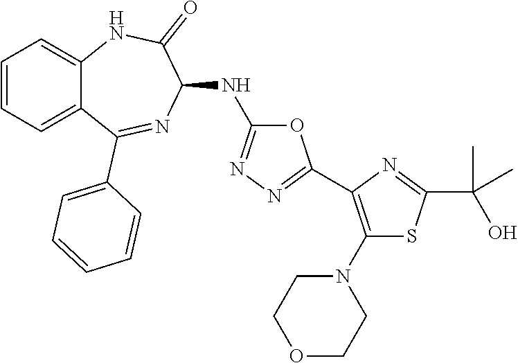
C1=CC=C2C(=C1)NC(=O)C(NC1=NN=C(C3=C(N4CCOCC4)SC(C(C)(C)O)=N3)O1)N=C2C1=CC=CC=C1
